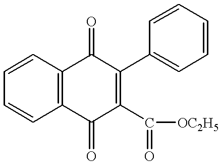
C1=CC2=C(C=C1)C(=O)C(C([OC2H5])=O)=C(C1=CC=CC=C1)C2=O
